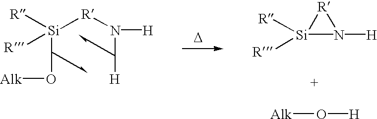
[Si]([R])([R])([R]N([H])[H])O[Alk].[D].[Si]1([R])([R])N([H])[R]1.[Alk]O[H]
